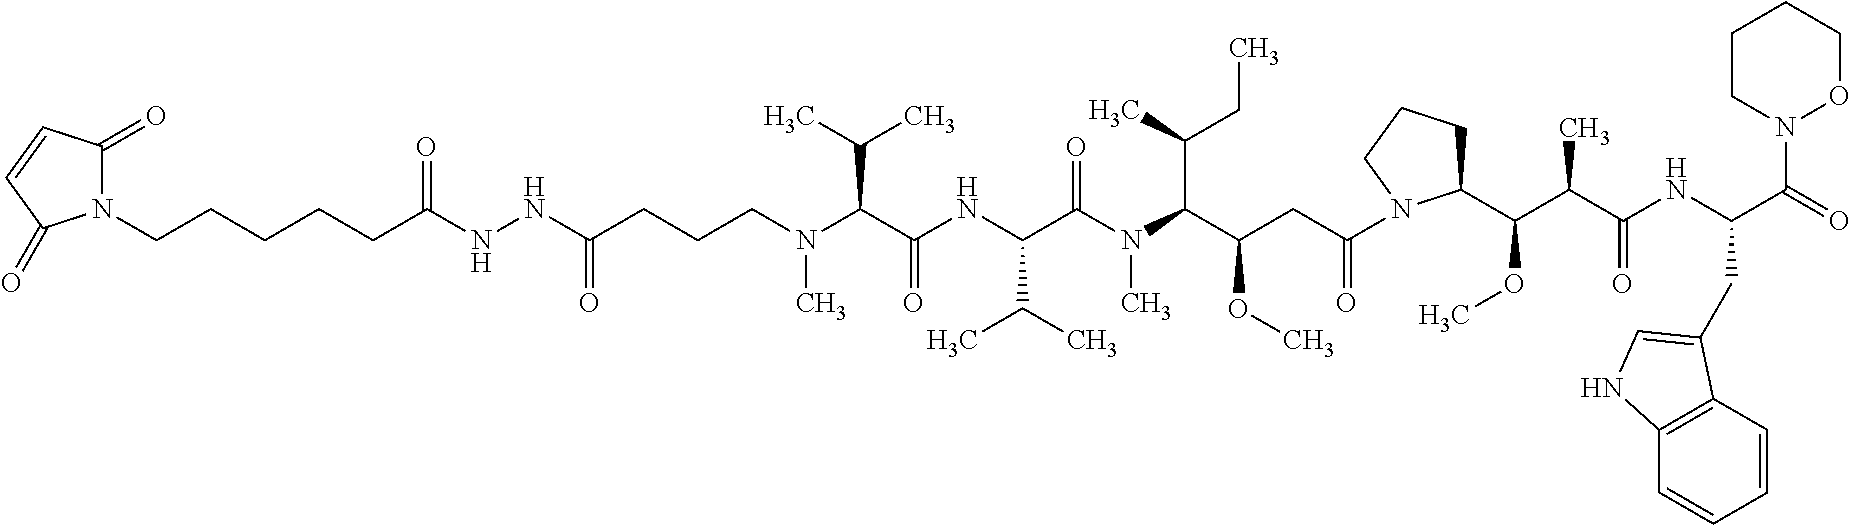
C(CCCC(NNC(CCCN(C(C(NC(C(N(C(C(CC(=O)N1C(C(C(C(NC(C(=O)N2OCCCC2)CC2=CNC3=C2C=CC=C3)=O)C)OC)CCC1)OC)C(C)CC)C)=O)C(C)C)=O)C(C)C)C)=O)=O)CN1C(=O)C=CC1=O
